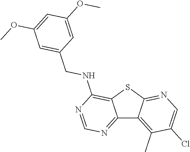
C12=NC=NC(NCC3=CC(OC)=CC(OC)=C3)=C1SC1=NC=C(Cl)C(C)=C21
